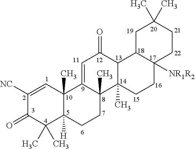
C1([NC])=CC2(C)C([H])(C(C)(C)C1=O)CCC1(C)C2=CC(=O)C2C1(C)CCC1([NR1R2])CCC(C)(C)CC12
